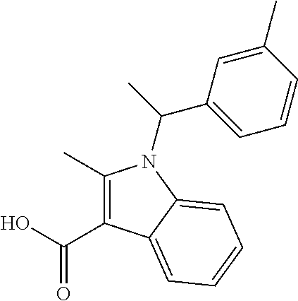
C1(C)=C(C(O)=O)C2=CC=CC=C2N1C(C)C1=CC=CC(C)=C1
